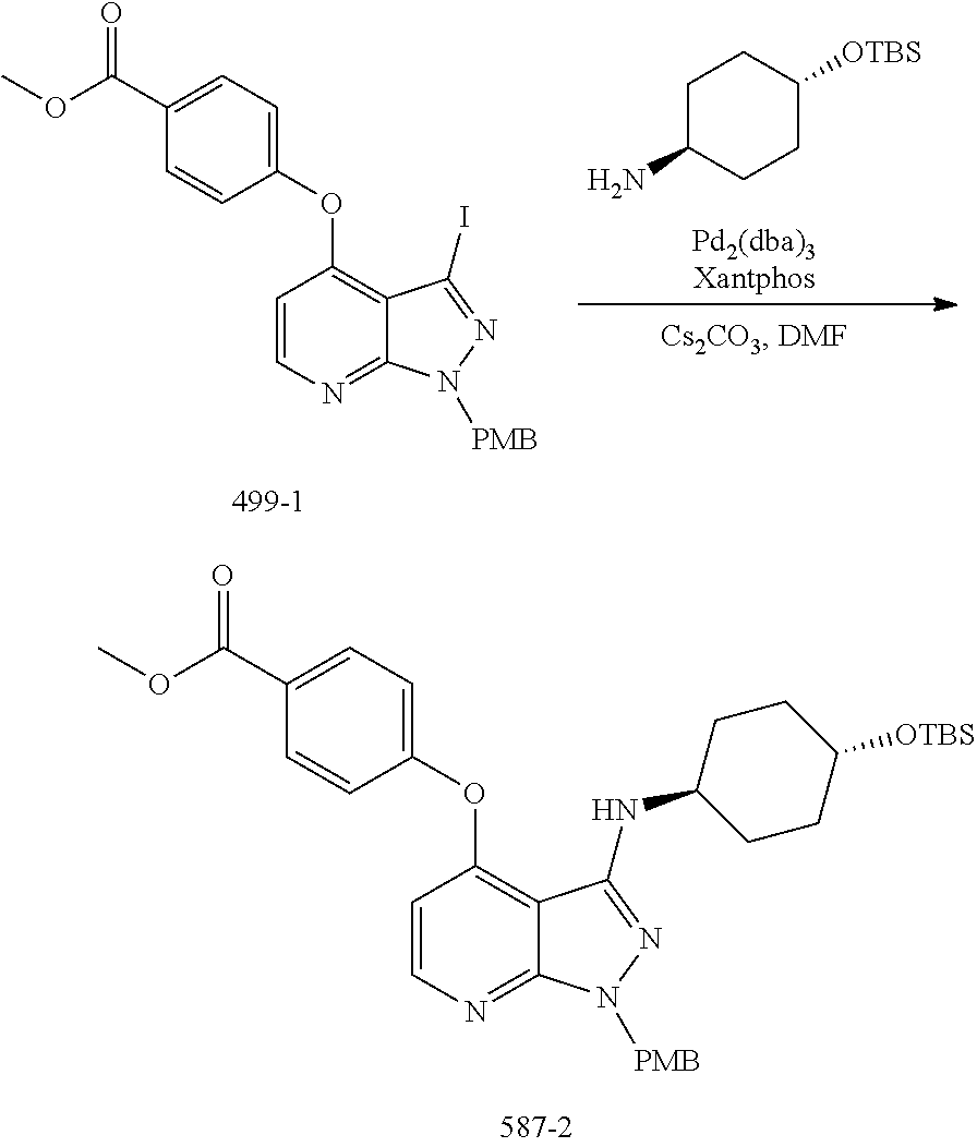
C1C(N)CCC([OTBS])C1.C1=CN=C2C(=C1OC1=CC=C(C(OC)=O)C=C1)C(I)=NN2[PMB].C1=CN=C2C(=C1OC1=CC=C(C(OC)=O)C=C1)C(NC1CCC([OTBS])CC1)=NN2[PMB]
